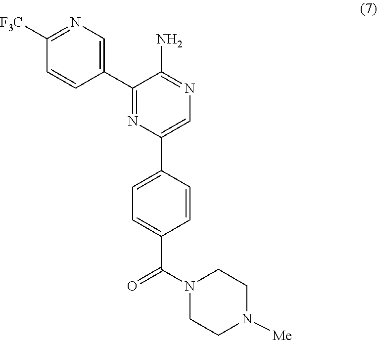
C1([F3C])=NC=C(C2=NC(C3=CC=C(C(N4CCN([Me])CC4)=O)C=C3)=CN=C2N)C=C1
